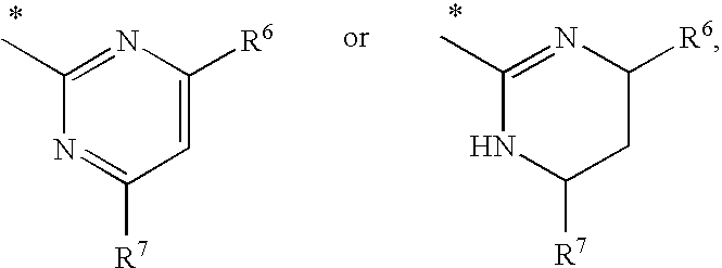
C1(C)=NC([R6])=CC([R7])=N1.C1(C)=NC([R6])CC([R7])N1
